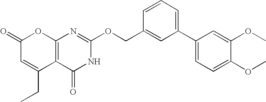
C12=C(C(=O)NC(OCC3=CC(C4=CC=C(OC)C(OC)=C4)=CC=C3)=N1)C(CC)=CC(=O)O2
